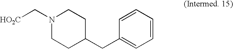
N1(C[HO2C])CCC(CC2=CC=CC=C2)CC1
